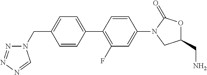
C1(CN2N=NN=C2)=CC=C(C2=C(F)C=C(N3C(=O)OC(CN)C3)C=C2)C=C1
